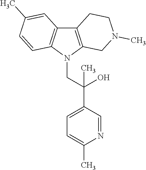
C12=C(N(CC(C3=CC=C(C)N=C3)(O)C)C3=C1C=C(C)C=C3)CN(C)CC2
